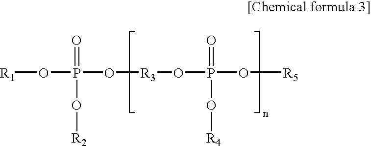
[R1]OP(O[R3]OP(O[R5])(=O)O[R4])(=O)O[R2]
